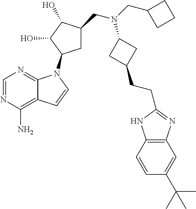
C1=NC(N)=C2C(=N1)N(C1CC(CN(CC3CCC3)C3CC(CCC4=NC5=C(C=CC(C(C)(C)C)=C5)N4)C3)C(O)C1O)C=C2
